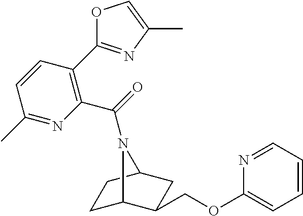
C1=CC(C2=NC(C)=CO2)=C(C(=O)N2C3CCC2CC3COC2=CC=CC=N2)N=C1C
